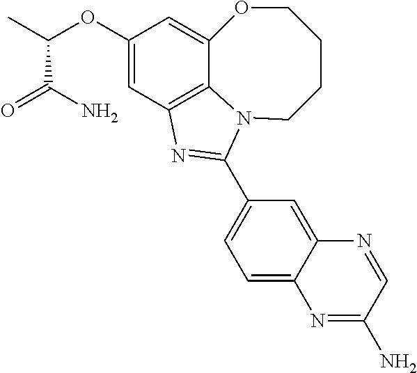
C1(OC(C)C(=O)N)=CC2=C3C(=C1)OCCCCN3C(C1=CC=C3C(=C1)N=CC(N)=N3)=N2
